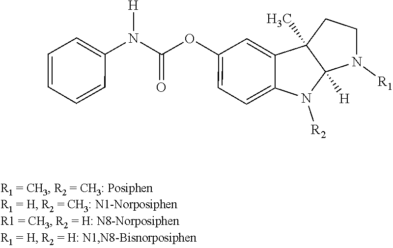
C1CC2(C)C3=CC(OC(N([H])C4=CC=CC=C4)=O)=CC=C3N([R2])C2([H])N1[R1]
